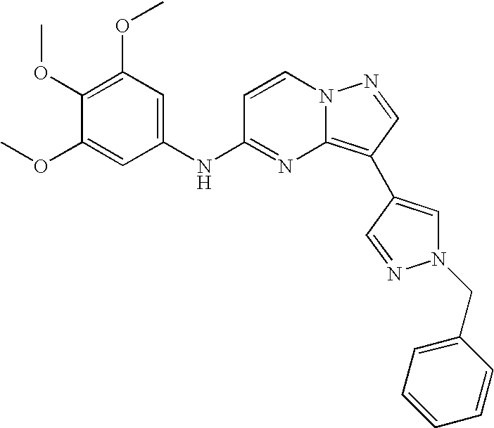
C1(OC)=C(OC)C=C(NC2=NC3=C(C4=CN(CC5=CC=CC=C5)N=C4)C=NN3C=C2)C=C1OC
